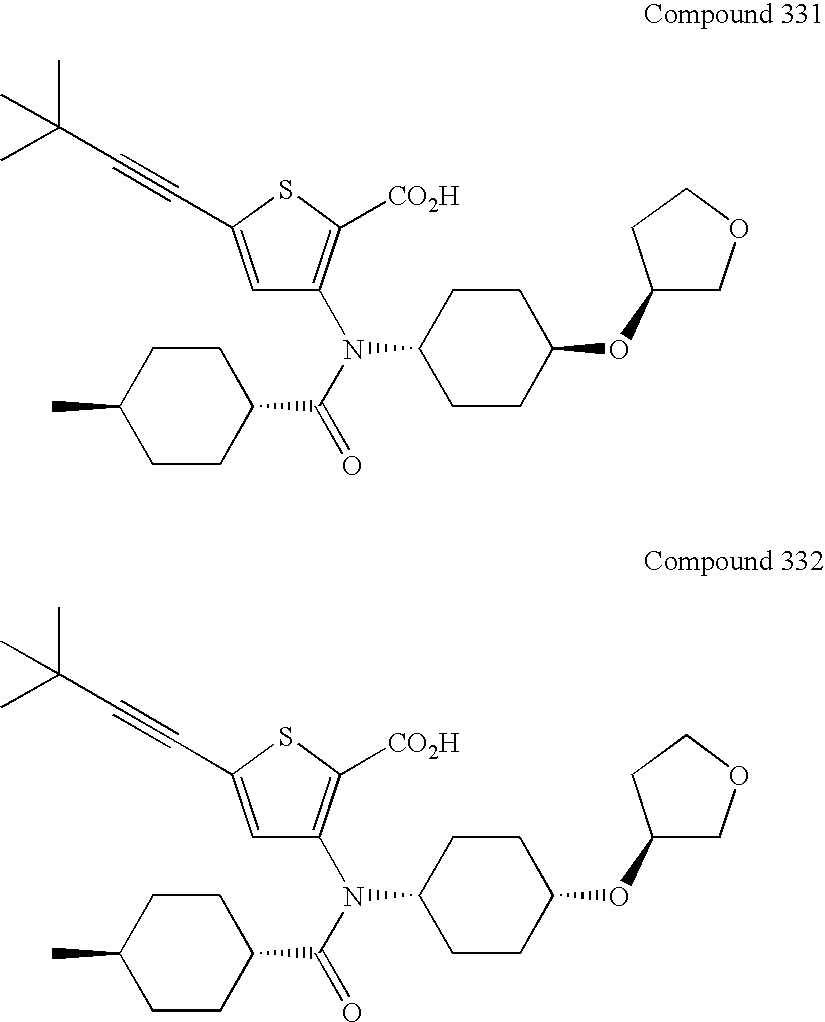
C1(N(C2CCC(OC3COCC3)CC2)C(C2CCC(C)CC2)=O)=C([CO2H])SC(C#CC(C)(C)C)=C1.C1(N(C2CCC(OC3COCC3)CC2)C(C2CCC(C)CC2)=O)=C([CO2H])SC(C#CC(C)(C)C)=C1
